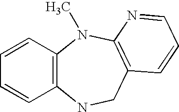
C1=CC2=C(C=C1)NCC1=C(N2C)N=CC=C1
